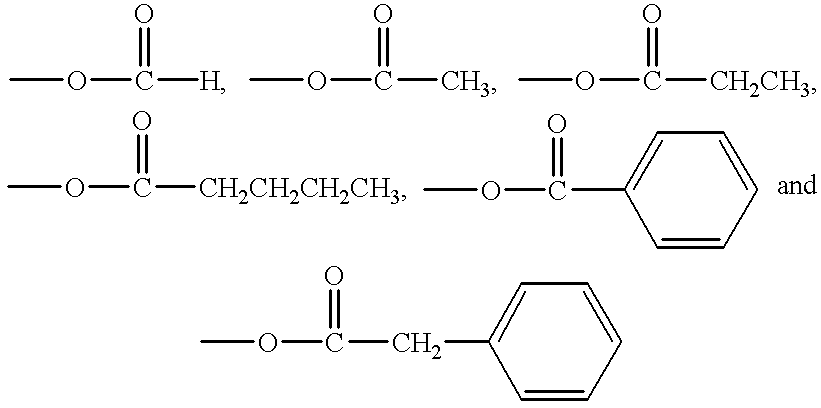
COC([H])=O.COC(C)=O.COC([CH2CH3])=O.COC([CH2CH2CH2CH3])=O.COC(C1=CC=CC=C1)=O.COC(CC1=CC=CC=C1)=O
